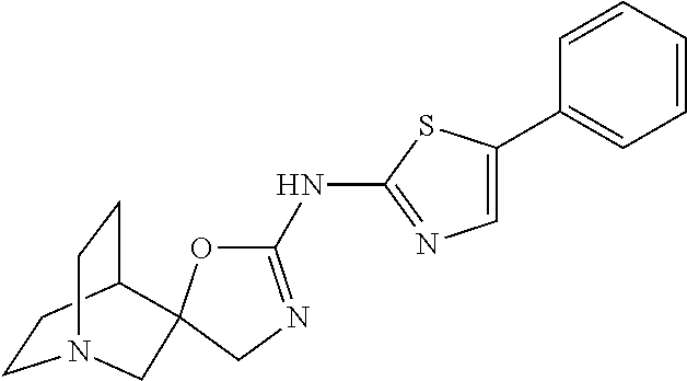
C1(C2=CC=CC=C2)=CN=C(NC2=NCC3(O2)C2CCN(CC2)C3)S1
